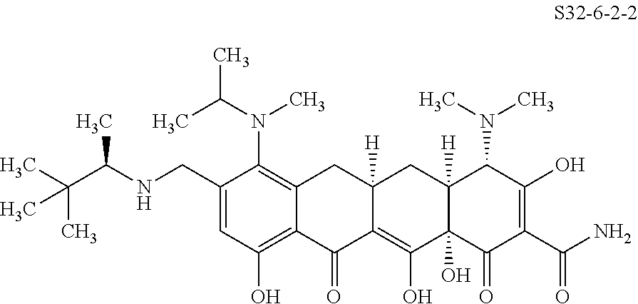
C1(CNC(C)C(C)(C)C)=CC(O)=C2C(=C1N(C)C(C)C)CC1([H])C(=C(O)C3(O)C([H])(C1)C(N(C)C)C(O)=C(C(N)=O)C3=O)C2=O
